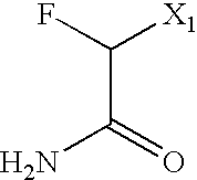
C(C(=O)N)([X1])F
